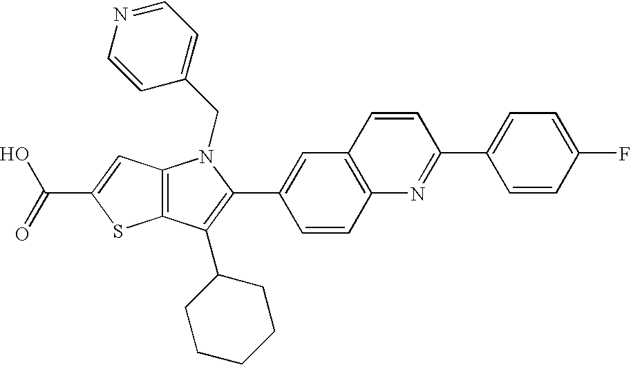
C(C1=CC2=C(S1)C(C1CCCCC1)=C(C1=CC3=C(C=C1)N=C(C1=CC=C(F)C=C1)C=C3)N2CC1=CC=NC=C1)(=O)O
